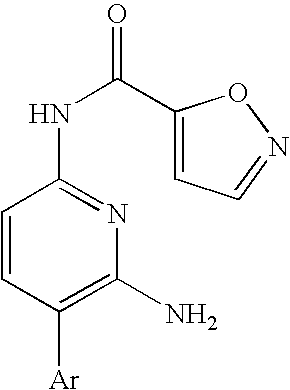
C1=CC([Ar])=C(N)N=C1NC(C1=CC=NO1)=O
